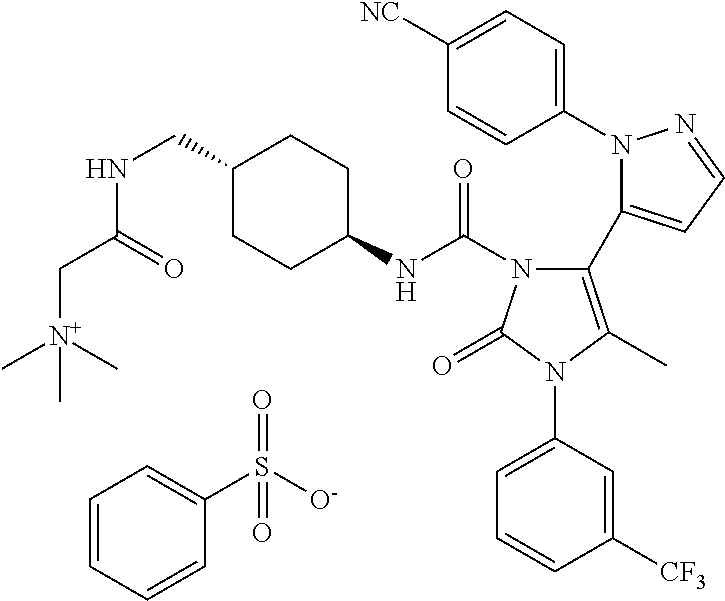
C1(N2N=CC=C2C2=C(C)N(C3=CC=CC([CF3])=C3)C(=O)N2C(NC2CCC(CNC(C[N+](C)(C)C)=O)CC2)=O)=CC=C([NC])C=C1.C1=CC=CC(S([O-])(=O)=O)=C1
